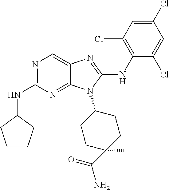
N1=C(NC2CCCC2)N=C2C(=C1)N=C(NC1=C(Cl)C=C(Cl)C=C1Cl)N2C1CCC(C)(C(=O)N)CC1
